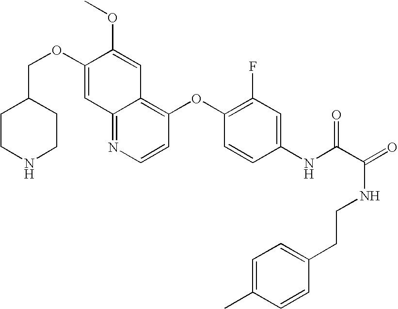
C(OC1=CC2=NC=CC(OC3=C(F)C=C(NC(C(NCCC4=CC=C(C)C=C4)=O)=O)C=C3)=C2C=C1OC)C1CCNCC1
